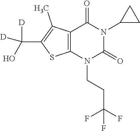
C12=C(N(CCC(F)(F)F)C(=O)N(C3CC3)C1=O)SC(C([D])(O)[D])=C2C
